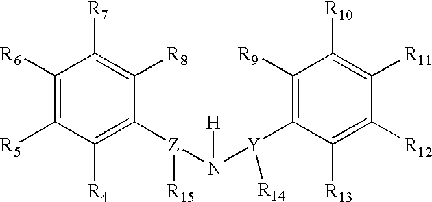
C1([R6])=C([R5])C([R4])=C([Z](N([Y](C2=C([R9])C([R10])=C([R11])C([R12])=C2[R13])[R14])[H])[R15])C([R8])=C1[R7]
